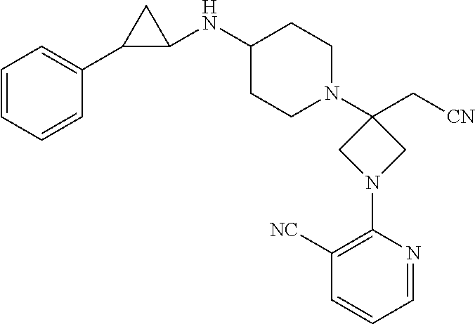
C1=CC=CC(C2C(NC3CCN(C4(C[CN])CN(C5=C([NC])C=CC=N5)C4)CC3)C2)=C1
